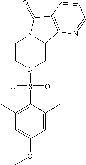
C1CN(S(C2=C(C)C=C(OC)C=C2C)(=O)=O)CC2N1C(=O)C1=C2N=CC=C1
